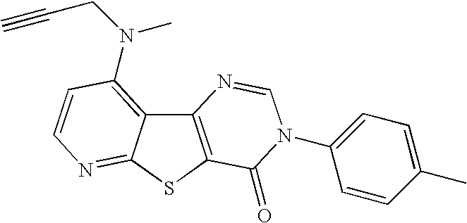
C12=C(SC3=NC=CC(N(CC#C)C)=C13)C(=O)N(C1=CC=C(C)C=C1)C=N2
